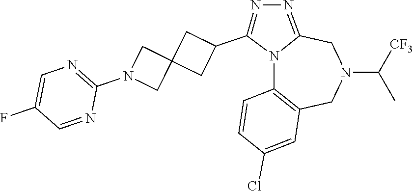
N12C3=C(CN(C([CF3])C)CC1=NN=C2C1CC2(C1)CN(C1=NC=C(F)C=N1)C2)C=C(Cl)C=C3
